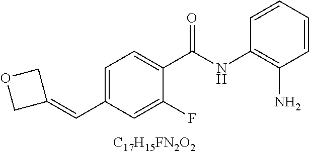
C1(C(NC2=C(N)C=CC=C2)=O)=CC=C(C=C2COC2)C=C1F
